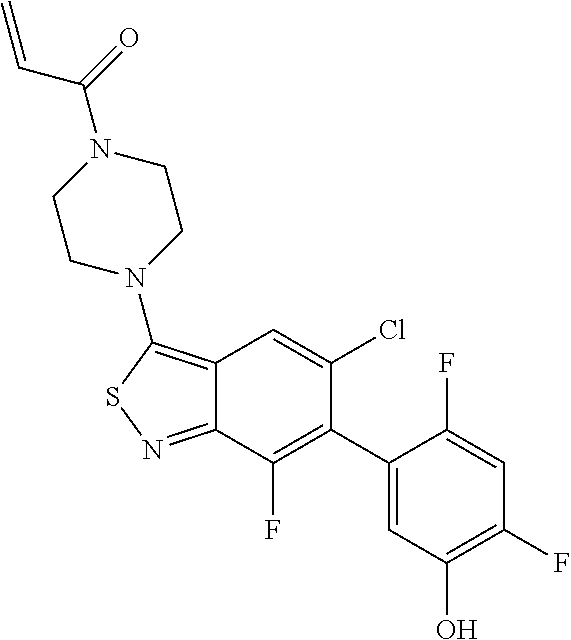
C1(C2=C(F)C3=NSC(N4CCN(C(=O)C=C)CC4)=C3C=C2Cl)=CC(O)=C(F)C=C1F
